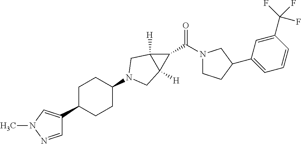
C1(C2=CN(C)N=C2)CCC(N2CC3([H])C(C(=O)N4CCC(C5=CC=CC(C(F)(F)F)=C5)C4)C3([H])C2)CC1
